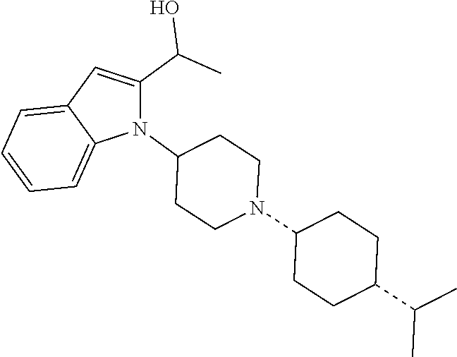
N1(C2CCN(C3CCC(C(C)C)CC3)CC2)C(C(O)C)=CC2=CC=CC=C12
